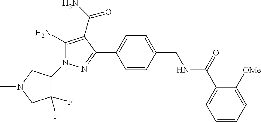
C1=CC(C2=NN(C3C(F)(F)CN(C)C3)C(N)=C2C(=O)N)=CC=C1CNC(C1=CC=CC=C1[OMe])=O
